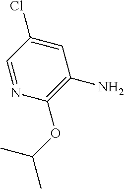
N1=CC(Cl)=CC(N)=C1OC(C)C
